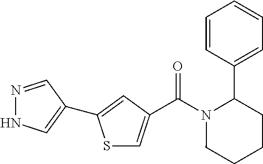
C(N1CCCCC1C1=CC=CC=C1)(=O)C1=CSC(C2=CNN=C2)=C1
